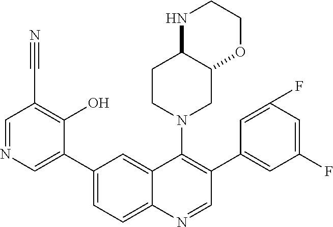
C1(C#N)=C(O)C(C2=CC=C3C(=C2)C(N2CC4C(CC2)NCCO4)=C(C2=CC(F)=CC(F)=C2)C=N3)=CN=C1
